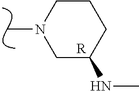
C1CCC(NC)CN1C.[R]
